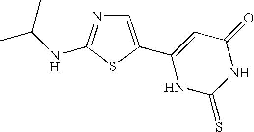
C1=C(C2=CC(=O)NC(=S)N2)SC(NC(C)C)=N1
